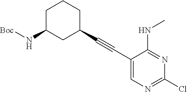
C1C(N[Boc])CC(C#CC2=CN=C(Cl)N=C2NC)CC1
